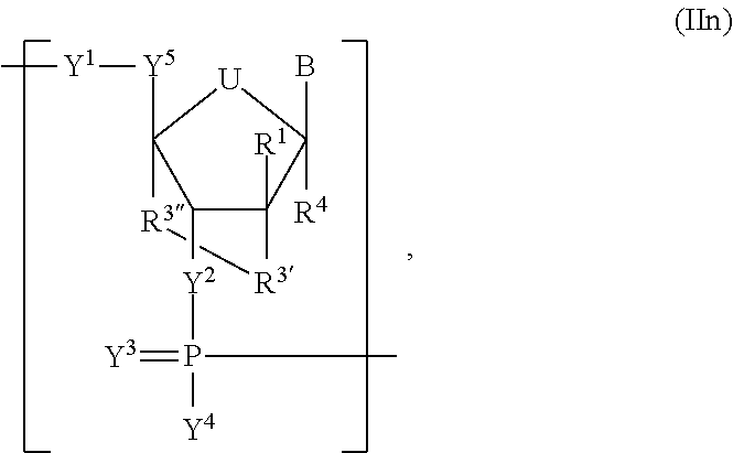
[R3]1C2([R1])C([Y2]P(=[Y3])(C)[Y4])C([Y5][Y1]C)([U]C2(B)[R4])[R3]1
